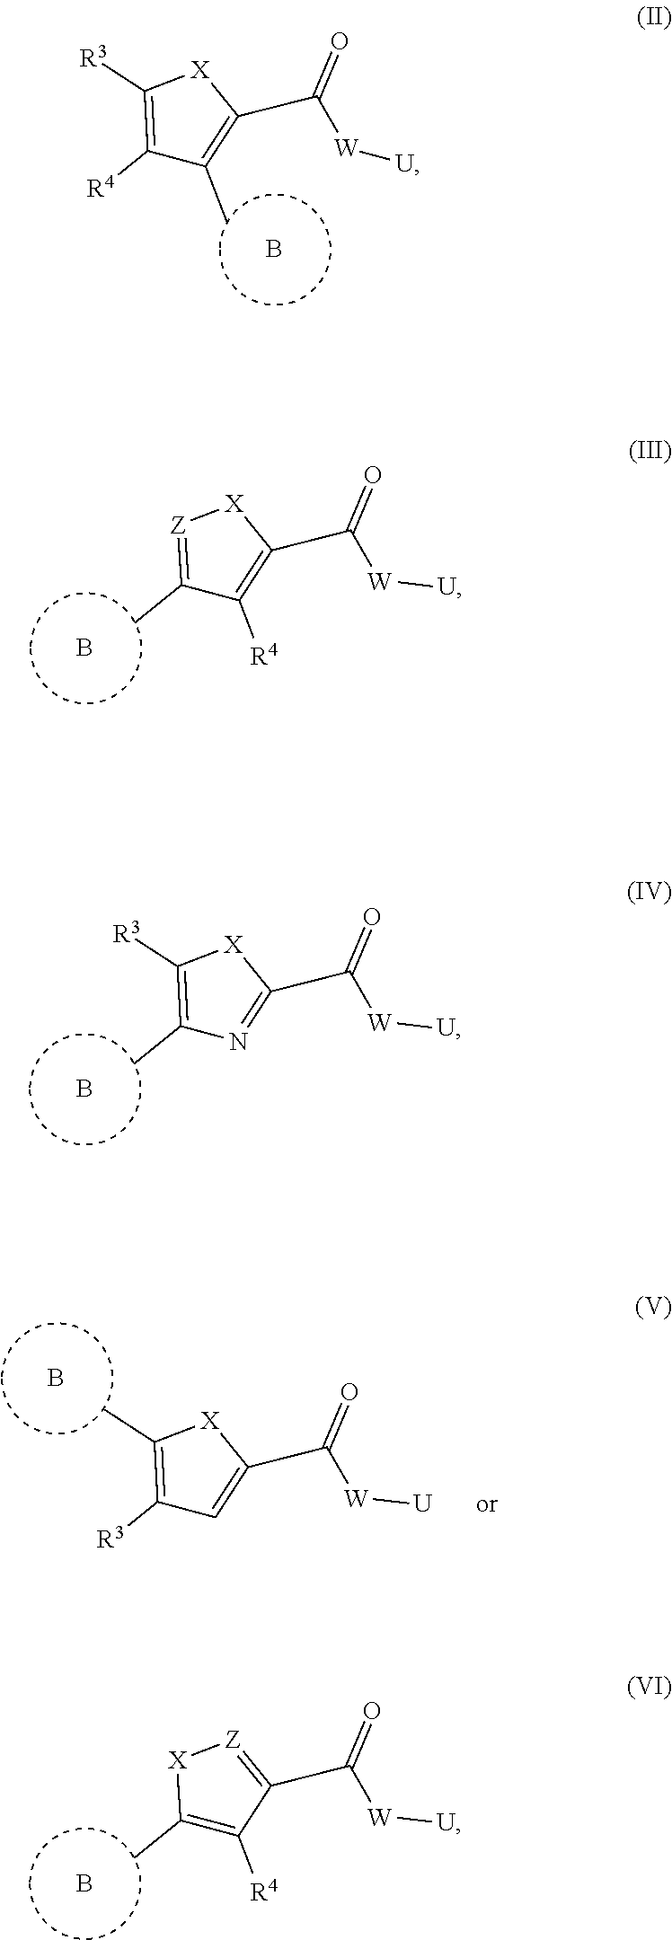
B.C1([R4])=C([R3])[X]C(C([W][U])=O)=C1C.C1(C)=[Z][X]C(C([W][U])=O)=C1[R4].B.C1(C)=C([R3])[X]C(C([W][U])=O)=N1.B.C1(C)=C([R4])C(C([W][U])=O)=[Z][X]1.B.C1([R3])=C(C)[X]C(C([W][U])=O)=C1.B
